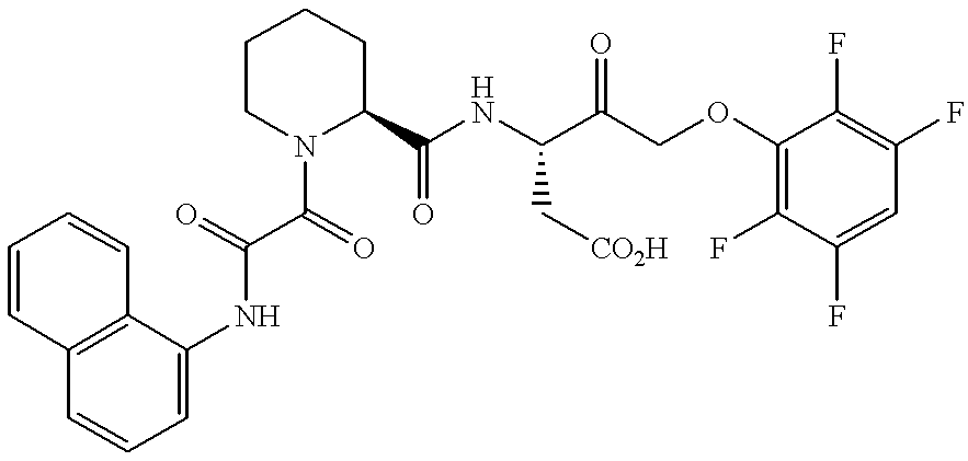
C1=CC2=C(C=C1)C(NC(=O)C(=O)N1C(C(NC(C(COC3=C(F)C(F)=CC(F)=C3F)=O)C[CO2H])=O)CCCC1)=CC=C2
